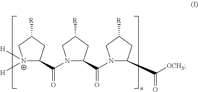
[N+]1([H])([H])C(C(N2C(C(=O)N3C(C(=O)[OCH3])CC([R])C3)CC([R])C2)=O)CC([R])C1
